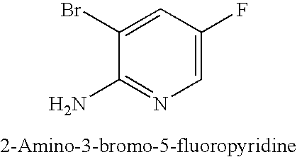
C1(Br)=CC(F)=CN=C1N
